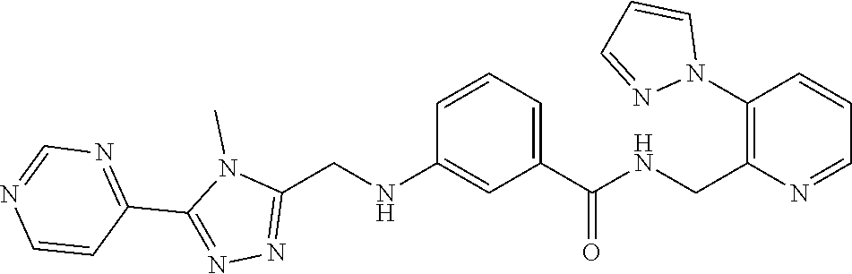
N1(C)C(CNC2=CC(C(NCC3=C(N4C=CC=N4)C=CC=N3)=O)=CC=C2)=NN=C1C1=NC=NC=C1
